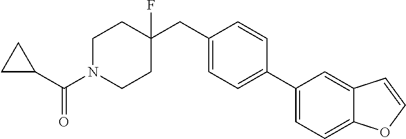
C1N(C(C2CC2)=O)CCC(CC2=CC=C(C3=CC=C4C(=C3)C=CO4)C=C2)(F)C1
